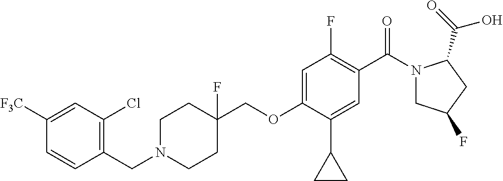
C1([F3C])=CC(Cl)=C(CN2CCC(COC3=CC(F)=C(C(=O)N4CC(F)CC4C(=O)O)C=C3C3CC3)(F)CC2)C=C1
